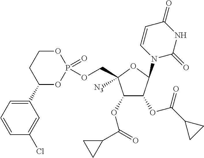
C1(OC(=O)C2CC2)C(OC(C2CC2)=O)C(N2C=CC(=O)NC2=O)OC1(COP1(=O)OCCC(C2=CC=CC(Cl)=C2)O1)[N3]
